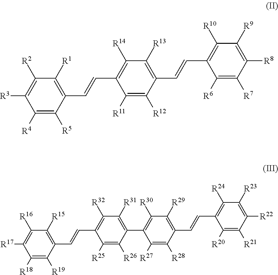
C1([R4])=C([R5])C(C=CC2=C([R14])C([R13])=C(C=CC3=C([R10])C([R9])=C([R8])C([R7])=C3[R6])C([R12])=C2[R11])=C([R1])C([R2])=C1[R3].C1([R18])=C([R19])C(C=CC2=C([R32])C([R31])=C(C3=C([R30])C([R29])=C(C=CC4=C([R24])C([R23])=C([R22])C([R21])=C4[R20])C([R28])=C3[R27])C([R26])=C2[R25])=C([R15])C([R16])=C1[R17]
